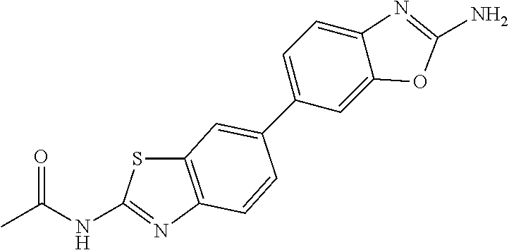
C12=C(N=C(NC(C)=O)S1)C=CC(C1=CC=C3C(=C1)OC(N)=N3)=C2
